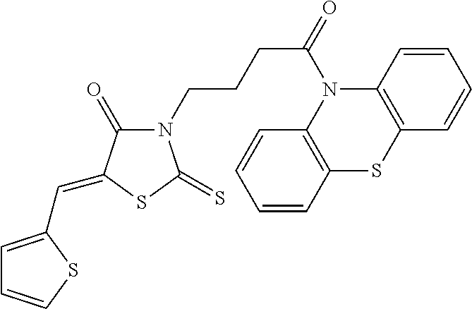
C1=C(C=C2C(=O)N(CCCC(=O)N3C4=C(SC5=C3C=CC=C5)C=CC=C4)C(=S)S2)SC=C1
